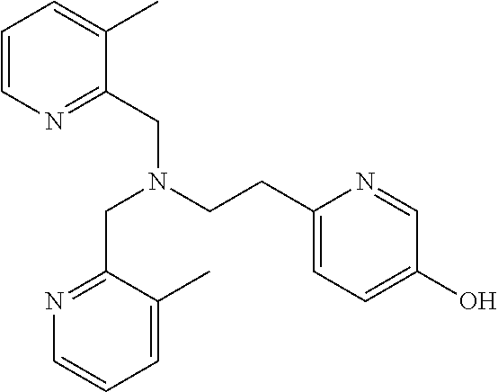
C1=CN=C(CN(CCC2=CC=C(O)C=N2)CC2=NC=CC=C2C)C(C)=C1
